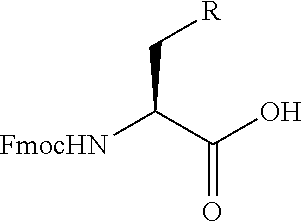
C(C(C(O)=O)[FmocHN])[R]
